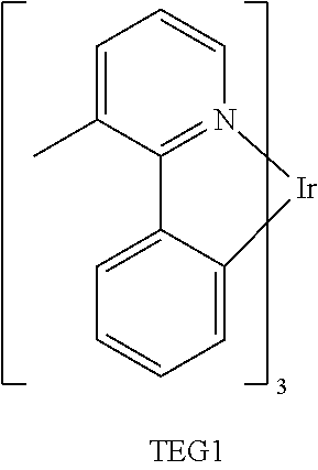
C1=C2C(=CC=C1)[Ir]N1=C2C(C)=CC=C1
